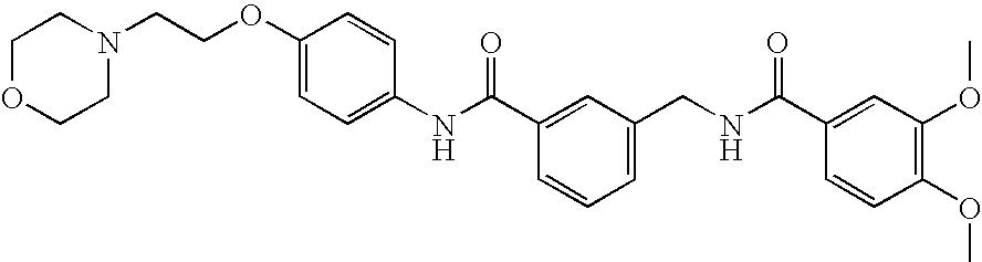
C1OCCN(CCOC2=CC=C(NC(C3=CC(CNC(C4=CC(OC)=C(OC)C=C4)=O)=CC=C3)=O)C=C2)C1
